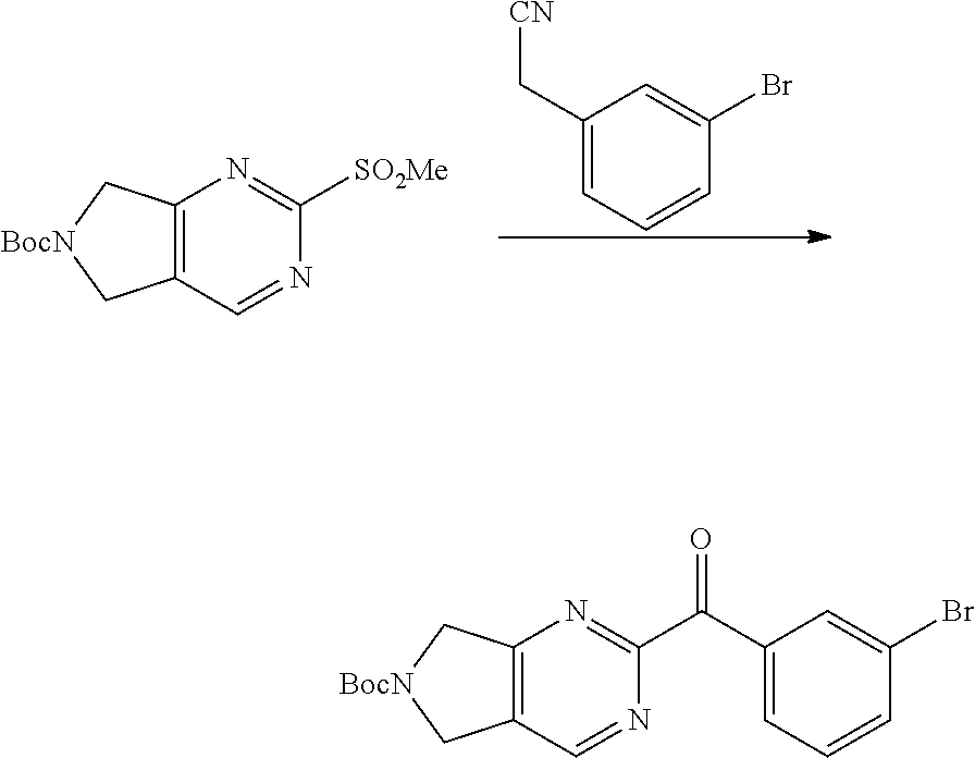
C1(C[CN])=CC=CC(Br)=C1.C12=C(C=NC([SO2Me])=N1)C[BocN]C2.C12=C(C=NC(C(C3=CC=CC(Br)=C3)=O)=N1)C[BocN]C2
